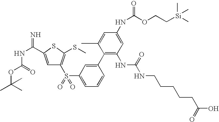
N(C(=O)OC(C)(C)C)C(=N)C1=CC(S(=O)(=O)C2=CC=CC(C3=C(NC(NCCCCCC(O)=O)=O)C=C(NC(OCC[Si](C)(C)C)=O)C=C3C)=C2)=C(SC)S1
